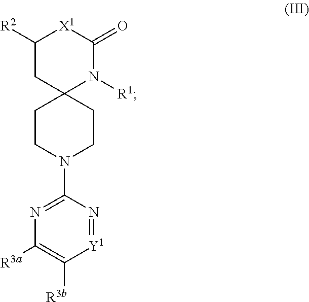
N1=C(N2CCC3(N([R1])C(=O)[X1]C([R2])C3)CC2)N=[Y1]C([R3b])=C1[R3a]
